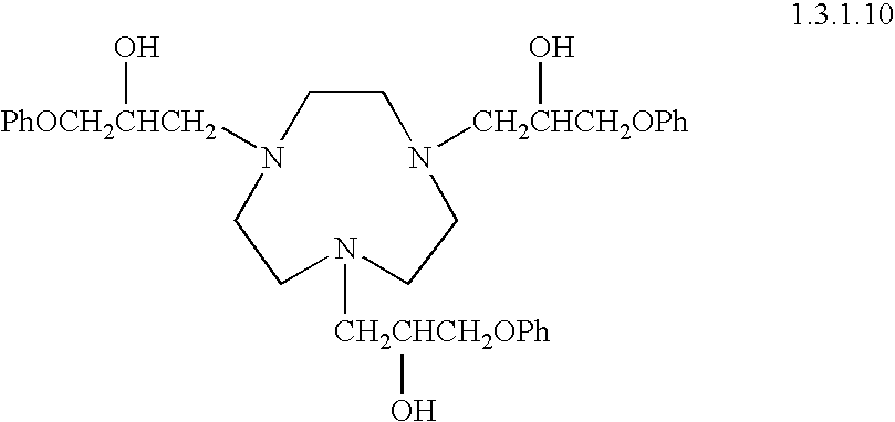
C1CN([CH2CHCH2OPh]O)CCN([CH2CHCH2OPh]O)CCN1[PhOCH2CHCH2]O
